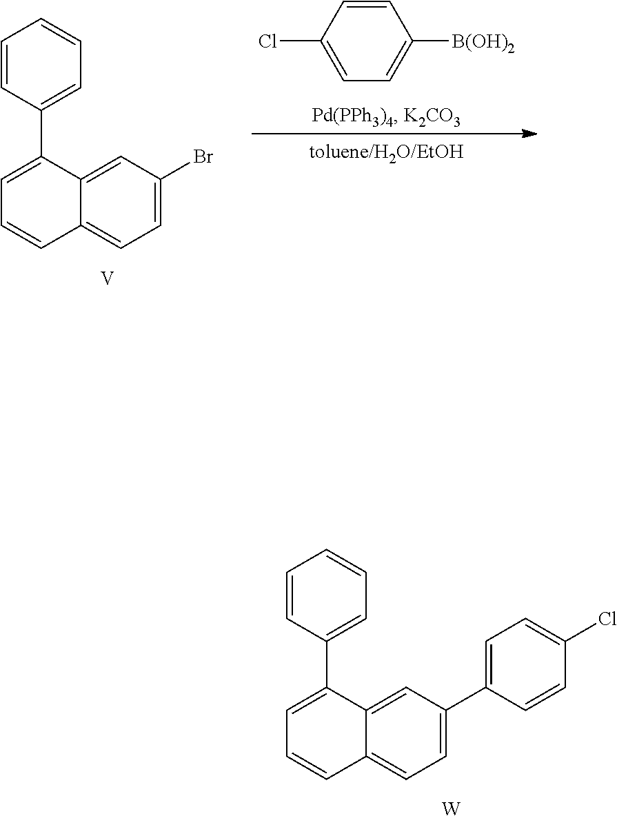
C1=C(Cl)C=CC([B(OH)2])=C1.C1=C(Br)C=C2C(=C1)C=CC=C2C1=CC=CC=C1.[V].C1=C(C2=CC=C(Cl)C=C2)C=C2C(=C1)C=CC=C2C1=CC=CC=C1.[W]
